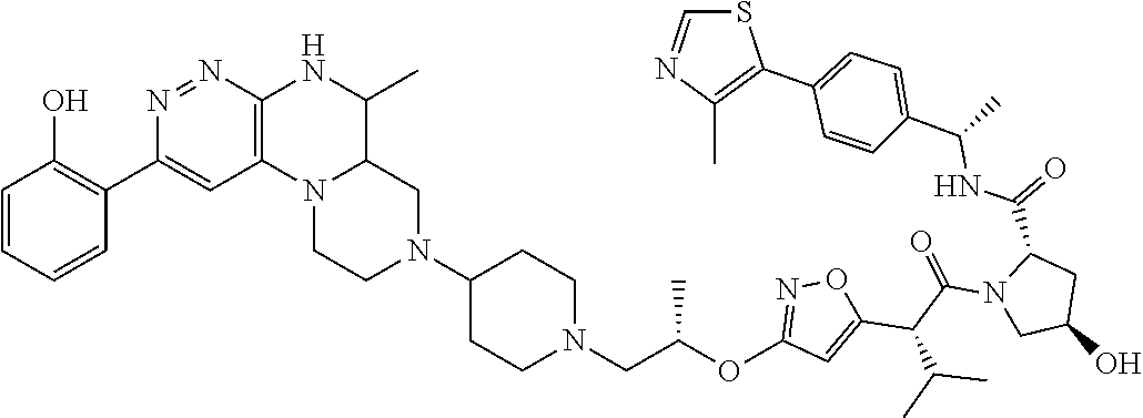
N1(C2CCN(CC(OC3=NOC(C(C(N4CC(O)CC4C(NC(C4=CC=C(C5=C(C)N=CS5)C=C4)C)=O)=O)C(C)C)=C3)C)CC2)CCN2C(C1)C(C)NC1=C2C=C(C2=C(O)C=CC=C2)N=N1
